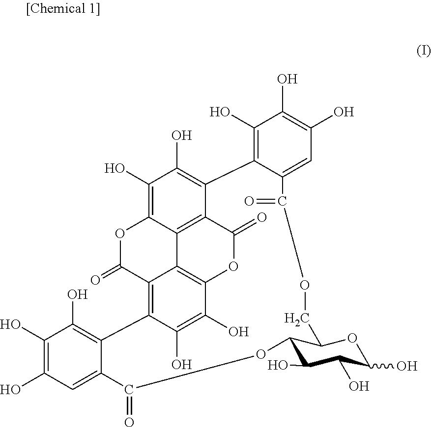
C1(O)=C2C3=C4C(=C1O)C1=C(O)C(O)=C(O)C=C1C(=O)OCC1C(OC(=O)C5=CC(O)=C(O)C(O)=C5C5=C(C(=O)O2)C3=C(OC4=O)C(O)=C5O)C(O)C(O)C(O)O1
